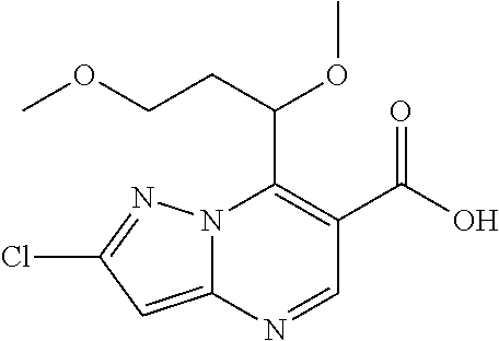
N12C(=CC(Cl)=N1)N=CC(C(O)=O)=C2C(CCOC)OC
